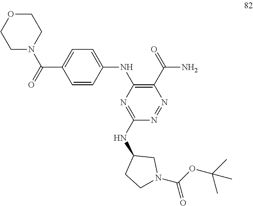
C1=CC(NC2=C(C(=O)N)N=NC(NC3CCN(C(OC(C)(C)C)=O)C3)=N2)=CC=C1C(=O)N1CCOCC1
